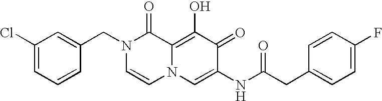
C1(Cl)=CC=CC(CN2C=CN3C(=C(O)C(=O)C(NC(CC4=CC=C(F)C=C4)=O)=C3)C2=O)=C1
